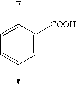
C1([COOH])=CC(->C)=CC=C1F
